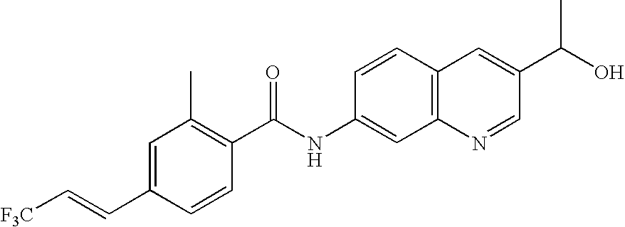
C1=C(C=C[F3C])C=CC(C(NC2=CC3=C(C=C2)C=C(C(O)C)C=N3)=O)=C1C
